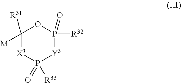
C1([R31])([M])[X3]P([R33])(=O)[Y3]P([R32])(=O)O1
